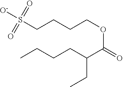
C(COC(C(CCCC)CC)=O)CCS([O-])(=O)=O
